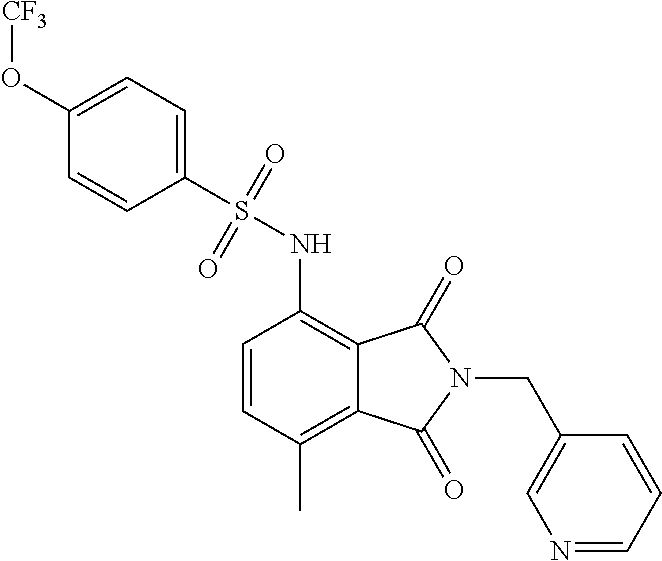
C1(O[CF3])=CC=C(S(=O)(=O)NC2=C3C(=C(C)C=C2)C(=O)N(CC2=CN=CC=C2)C3=O)C=C1
